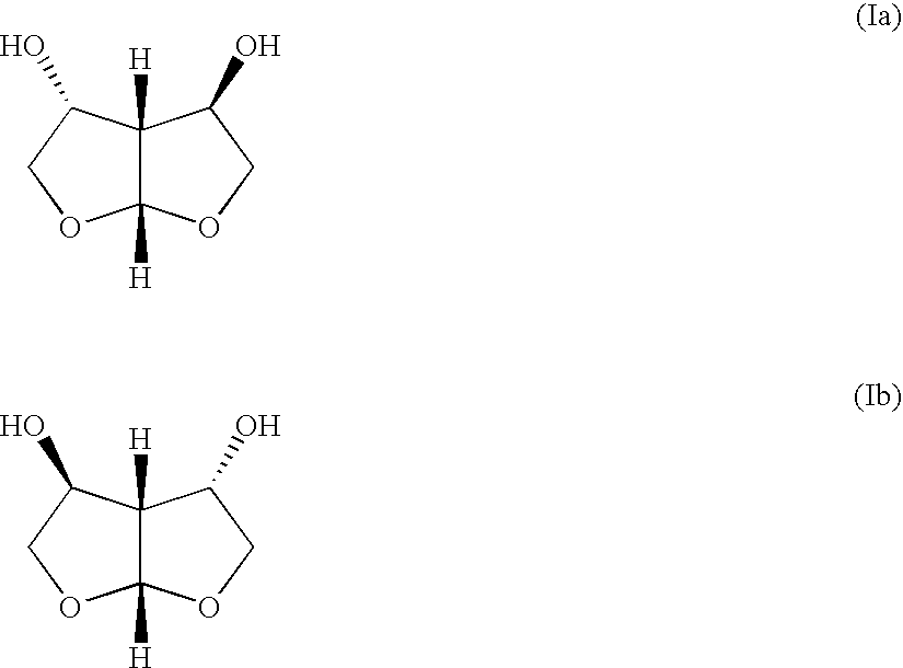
C12([H])C([H])(C(O)CO1)C(O)CO2.C12([H])C([H])(C(O)CO1)C(O)CO2
